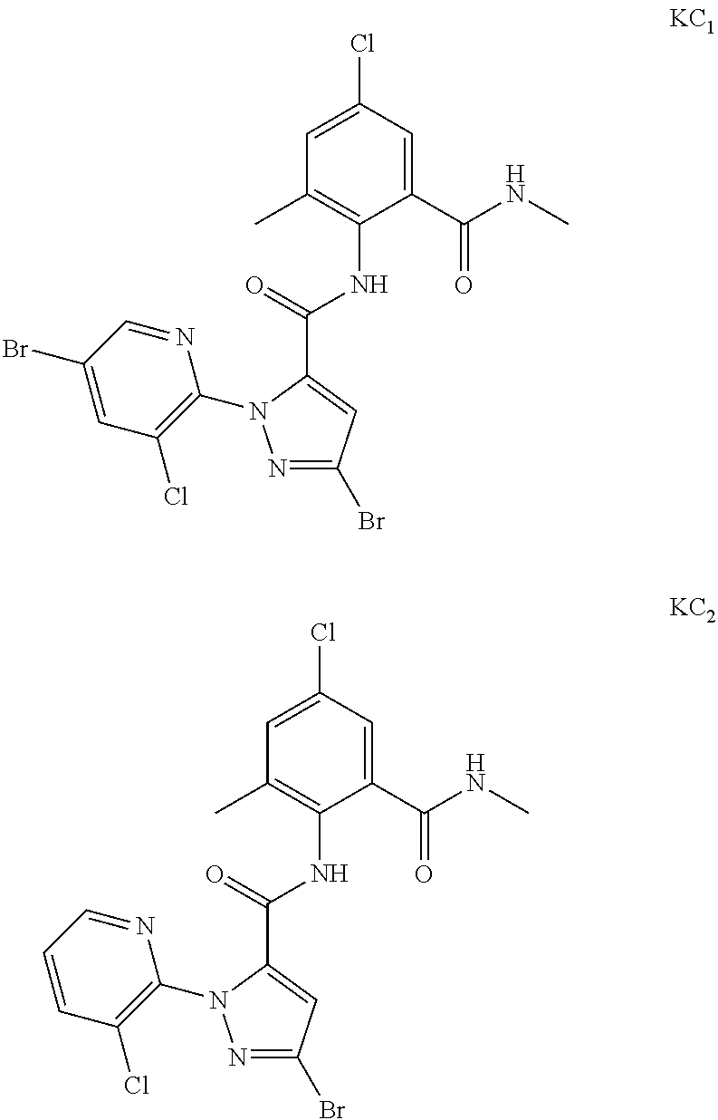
C1=C(Cl)C=C(C(NC)=O)C(NC(C2=CC(Br)=NN2C2=C(Cl)C=C(Br)C=N2)=O)=C1C.C1=C(Cl)C=C(C(NC)=O)C(NC(C2=CC(Br)=NN2C2=C(Cl)C=CC=N2)=O)=C1C
